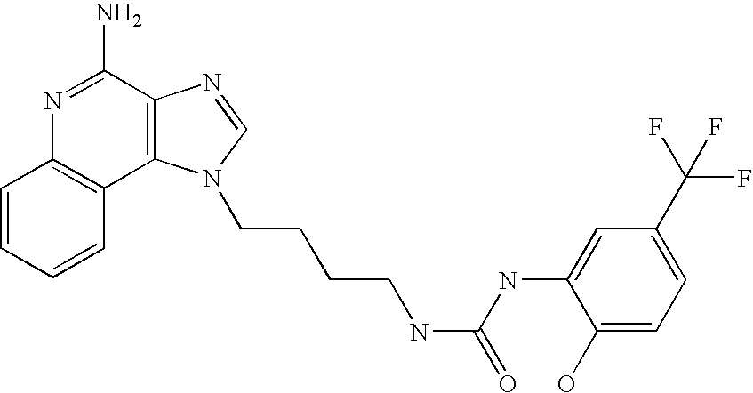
C1=CC=CC2=C1N=C(N)C1=C2N(CCCCNC(NC2=CC(C(F)(F)F)=CC=C2O)=O)C=N1
